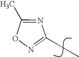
O1N=C(CC)N=C1C
